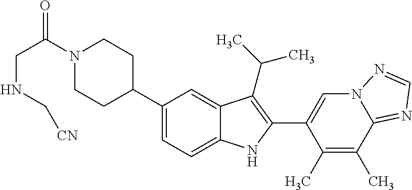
N1(C(CNC[CN])=O)CCC(C2=CC=C3C(=C2)C(C(C)C)=C(C2=CN4C(=NC=N4)C(C)=C2C)N3)CC1
